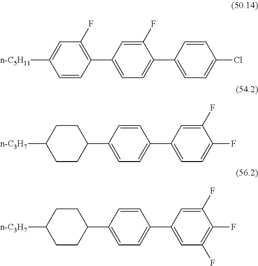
C1(F)=CC(C2=C(F)C=C([n-C5H11])C=C2)=CC=C1C1=CC=C(Cl)C=C1.C1=CC(C2CCC([n-C3H7])CC2)=CC=C1C1=CC=C(F)C(F)=C1.C1=CC(C2CCC([n-C3H7])CC2)=CC=C1C1=CC(F)=C(F)C(F)=C1
